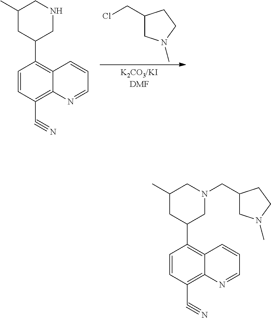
C1=CC(C2CNCC(C)C2)=C2C(=C1C#N)N=CC=C2.C1(CCl)CN(C)CC1.C1=CC(C2CN(CC3CN(C)CC3)CC(C)C2)=C2C(=C1C#N)N=CC=C2
